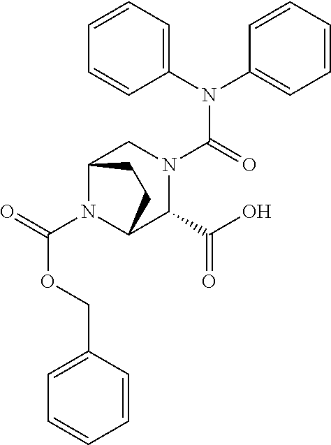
O(C(N1C2C(C(O)=O)N(C(N(C3=CC=CC=C3)C3=CC=CC=C3)=O)CC1CC2)=O)CC1=CC=CC=C1
